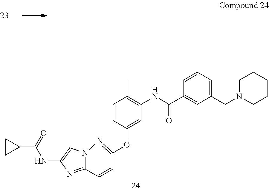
N12C(=NC(NC(=O)C3CC3)=C1)C=CC(OC1=CC(NC(=O)C3=CC(CN4CCCCC4)=CC=C3)=C(C)C=C1)=N2
